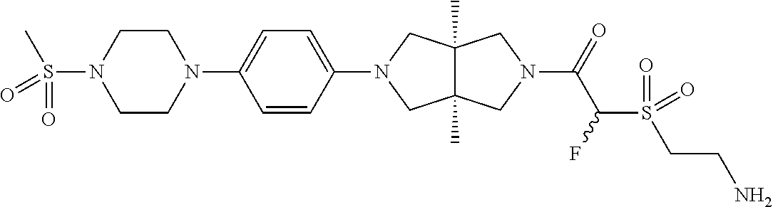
C12(C)C(C)(CN(C3=CC=C(N4CCN(S(=O)(C)=O)CC4)C=C3)C1)CN(C(=O)C(S(CCN)(=O)=O)F)C2
